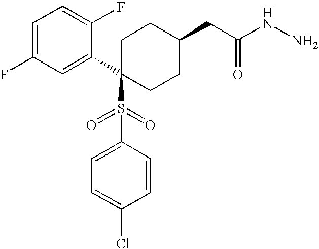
C1=C(F)C=C(C2(S(=O)(=O)C3=CC=C(Cl)C=C3)CCC(CC(NN)=O)CC2)C(F)=C1
